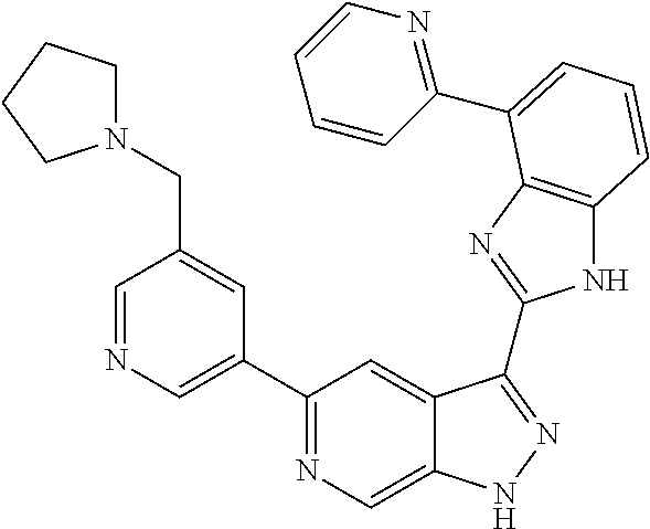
C1=NC=C(C2=NC=C3C(=C2)C(C2=NC4=C(N2)C=CC=C4C2=NC=CC=C2)=NN3)C=C1CN1CCCC1
